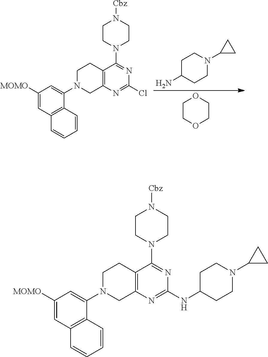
C1N(C2=CC([MOMO])=CC3=C2C=CC=C3)CC2=C(C1)C(N1CCN([Cbz])CC1)=NC(NC1CCN(C3CC3)CC1)=N2.C1N(C2=CC([MOMO])=CC3=C2C=CC=C3)CC2=C(C1)C(N1CCN([Cbz])CC1)=NC(Cl)=N2.C1C(N)CCN(C2CC2)C1.C1COCCO1
